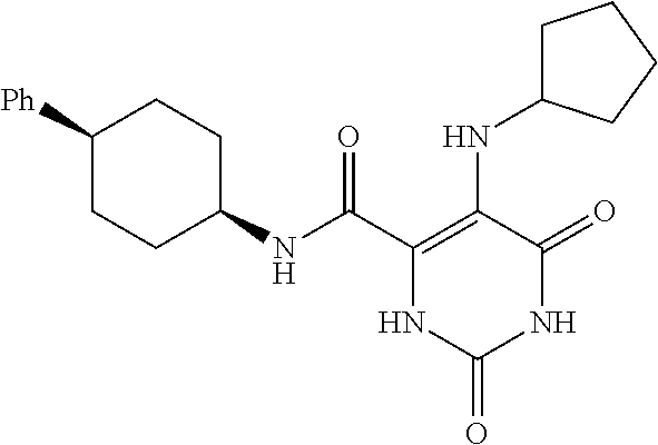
C(C1=C(NC2CCCC2)C(=O)NC(=O)N1)(=O)NC1CCC([Ph])CC1
